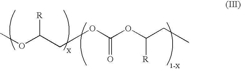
COC(COC(OC(CC)[R])=O)[R]
